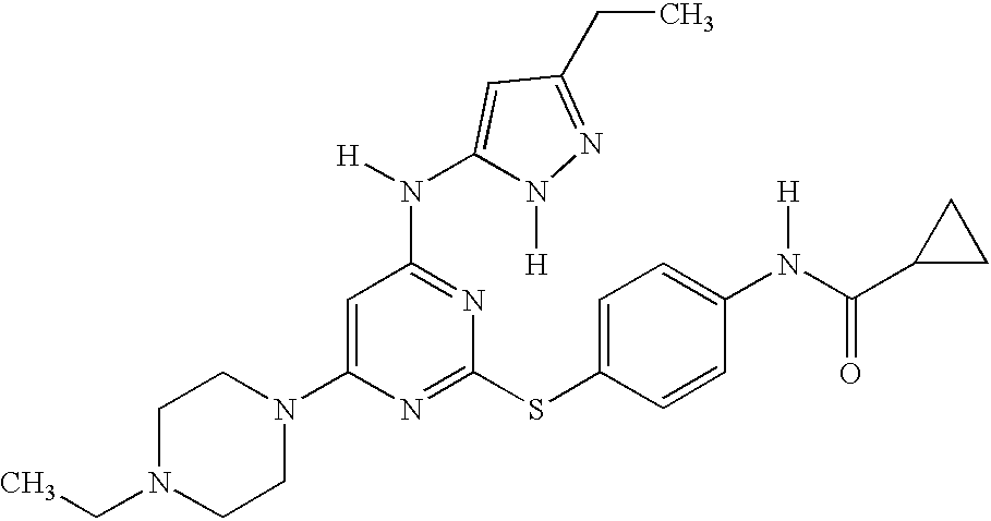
C1N(CC)CCN(C2=CC(N([H])C3=CC(CC)=NN3[H])=NC(SC3=CC=C(N(C(=O)C4CC4)[H])C=C3)=N2)C1
